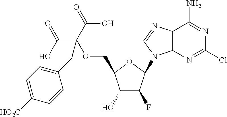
C1(O)C(F)C(N2C3=C(N=C2)C(N)=NC(Cl)=N3)OC1COC(C(O)=O)(C(=O)O)CC1=CC=C([HO2C])C=C1
